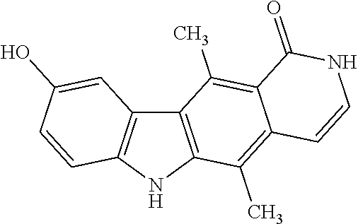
C12=C(NC3=C1C=C(O)C=C3)C(C)=C1C(=C2C)C(=O)NC=C1
